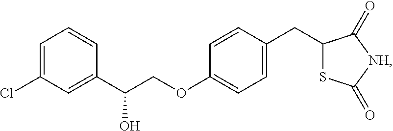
C1=C(Cl)C=C(C(O)COC2=CC=C(CC3SC(=O)[NH]C3=O)C=C2)C=C1
